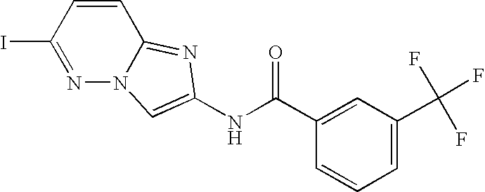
N1=C(I)C=CC2=NC(NC(C3=CC(C(F)(F)F)=CC=C3)=O)=CN12
